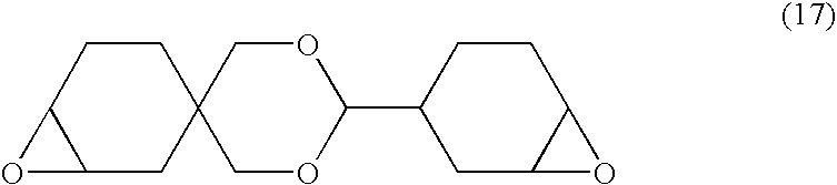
C1CC2C(CC13COC(C1CC4C(CC1)O4)OC3)O2
